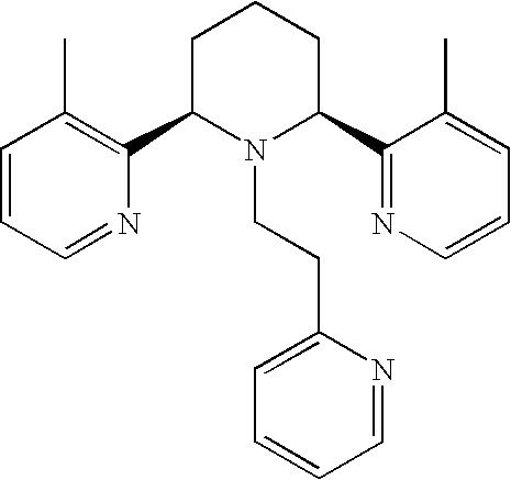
C1=CC=NC(C2N(CCC3=CC=CC=N3)C(C3=NC=CC=C3C)CCC2)=C1C
